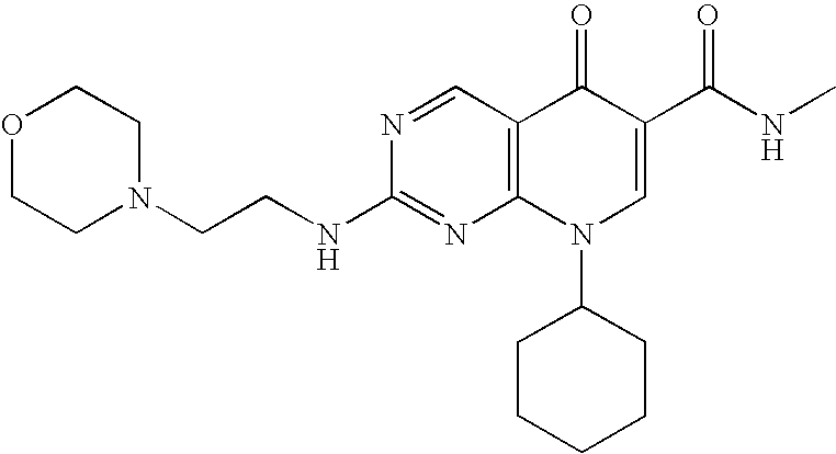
N1=CC2=C(N=C1NCCN1CCOCC1)N(C1CCCCC1)C=C(C(=O)NC)C2=O
